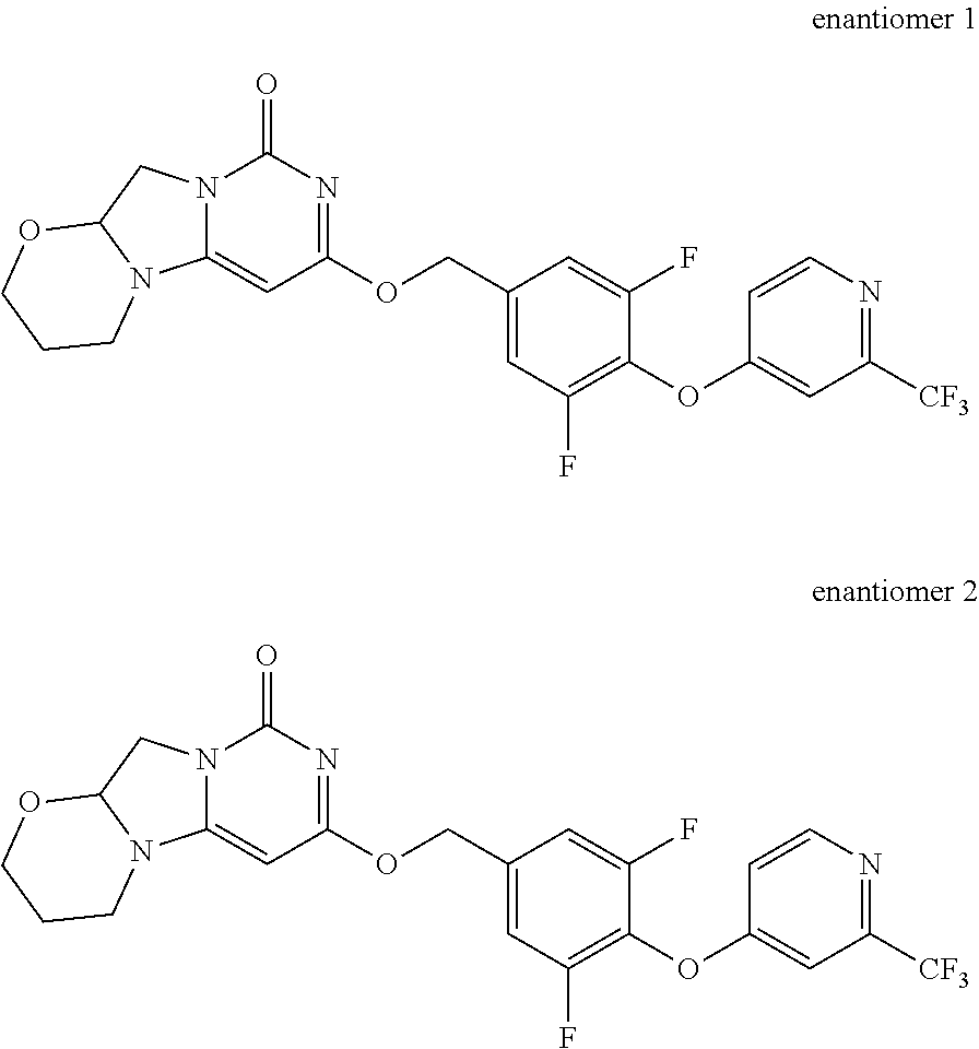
C1(COC2=NC(=O)N3C(=C2)N2C(C3)OCCC2)=CC(F)=C(OC2=CC([CF3])=NC=C2)C(F)=C1.C1(COC2=NC(=O)N3C(=C2)N2C(C3)OCCC2)=CC(F)=C(OC2=CC([CF3])=NC=C2)C(F)=C1
